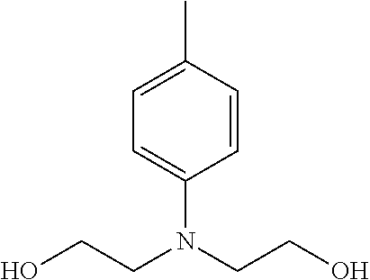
C1=C(C)C=CC(N(CCO)CCO)=C1
